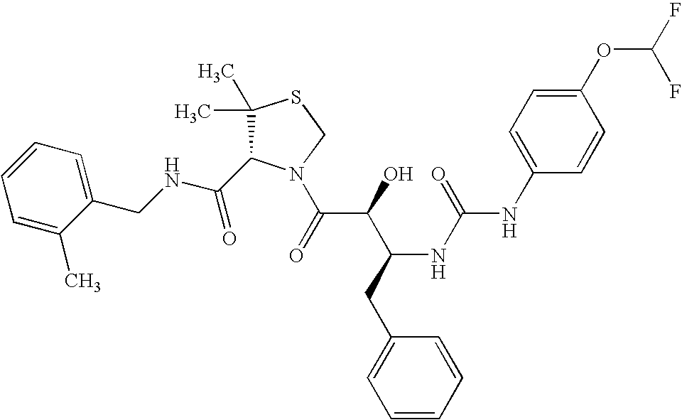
C(NCC1=CC=CC=C1C)(=O)C1C(C)(C)SCN1C(C(C(CC1=CC=CC=C1)NC(=O)NC1=CC=C(OC(F)F)C=C1)O)=O
